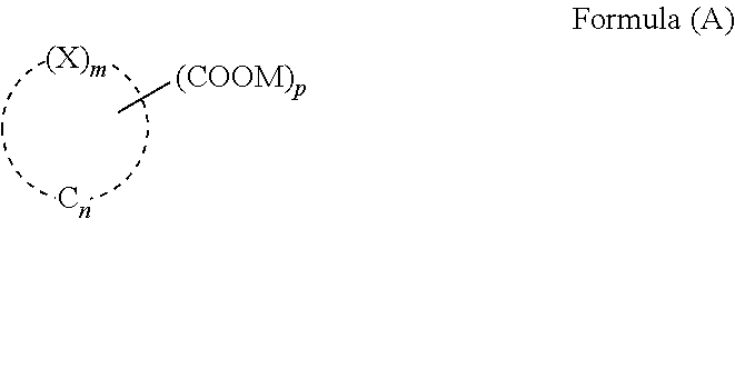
C[(COOM)p]
